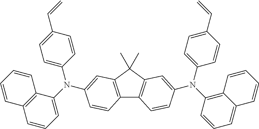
C12=C(C=C(N(C3=CC=C(C=C)C=C3)C3=CC=CC4=C3C=CC=C4)C=C1)C(C)(C)C1=C2C=CC(N(C2=CC=C(C=C)C=C2)C2=C3C(=CC=C2)C=CC=C3)=C1
